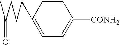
C(C(C)=O)CCC1=CC=C([CONH2])C=C1
